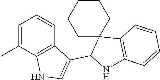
C1=C(C)C2=C(C=C1)C(C1NC3=C(C14CCCCC4)C=CC=C3)=CN2
